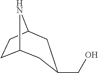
C12CCC(N1)CC(CO)C2
